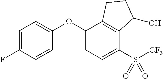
C1=C(F)C=CC(OC2=CC=C(S([CF3])(=O)=O)C3=C2CCC3O)=C1
